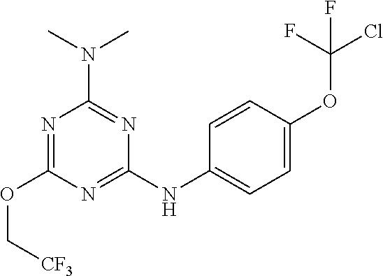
N1=C(NC2=CC=C(OC(Cl)(F)F)C=C2)N=C(N(C)C)N=C1OC[CF3]
